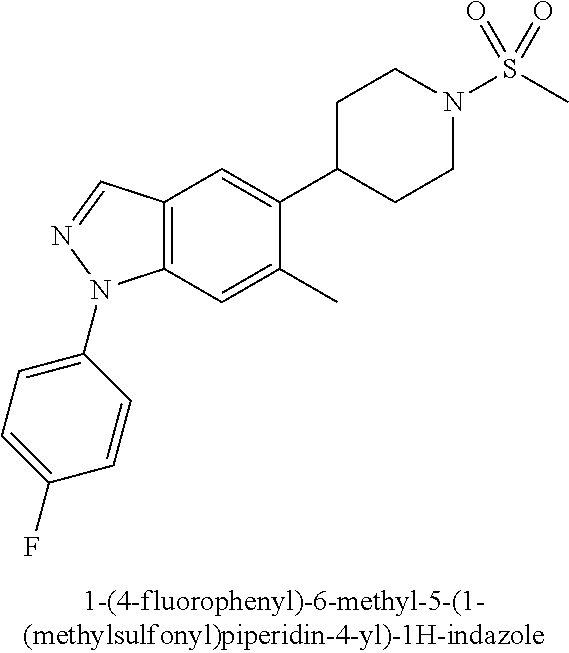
C12=C(C=C(C)C(C3CCN(S(C)(=O)=O)CC3)=C1)N(C1=CC=C(F)C=C1)N=C2
